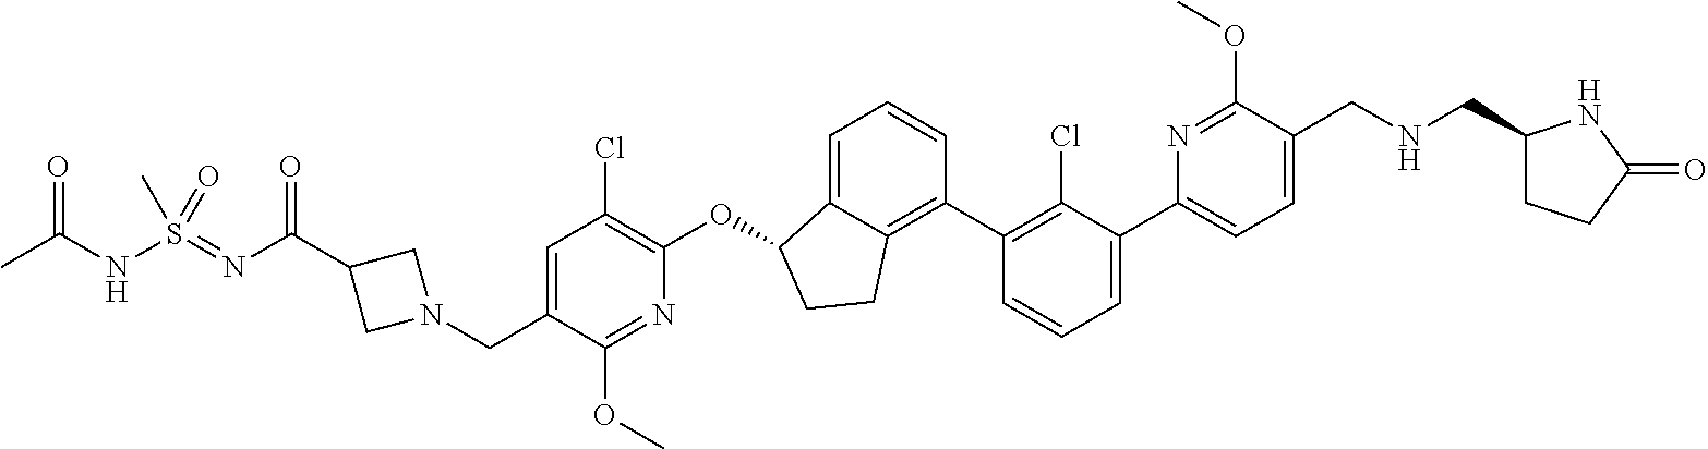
C1=C(C2=CC=CC(C3=C4C(=CC=C3)C(OC3=C(Cl)C=C(CN5CC(C(N=S(NC(C)=O)(=O)C)=O)C5)C(OC)=N3)CC4)=C2Cl)N=C(OC)C(CNCC2CCC(=O)N2)=C1
